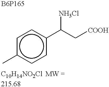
c1c(C)ccc(C(C[COOH])[NH3Cl])c1
